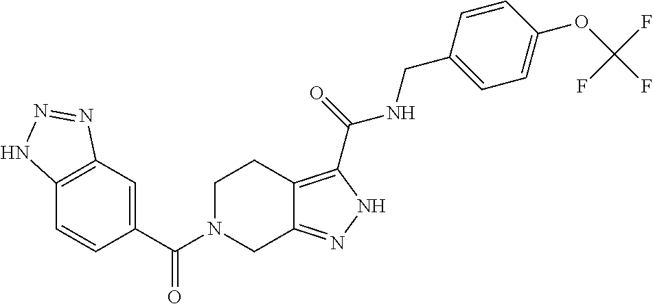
C1=CC(C(=O)N2CC3=NNC(C(NCC4=CC=C(OC(F)(F)F)C=C4)=O)=C3CC2)=CC2=C1NN=N2
